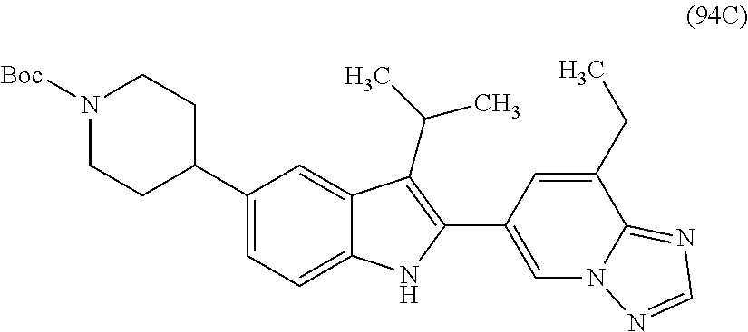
N1([Boc])CCC(C2=CC=C3C(=C2)C(C(C)C)=C(C2=CN4C(=NC=N4)C(CC)=C2)N3)CC1
